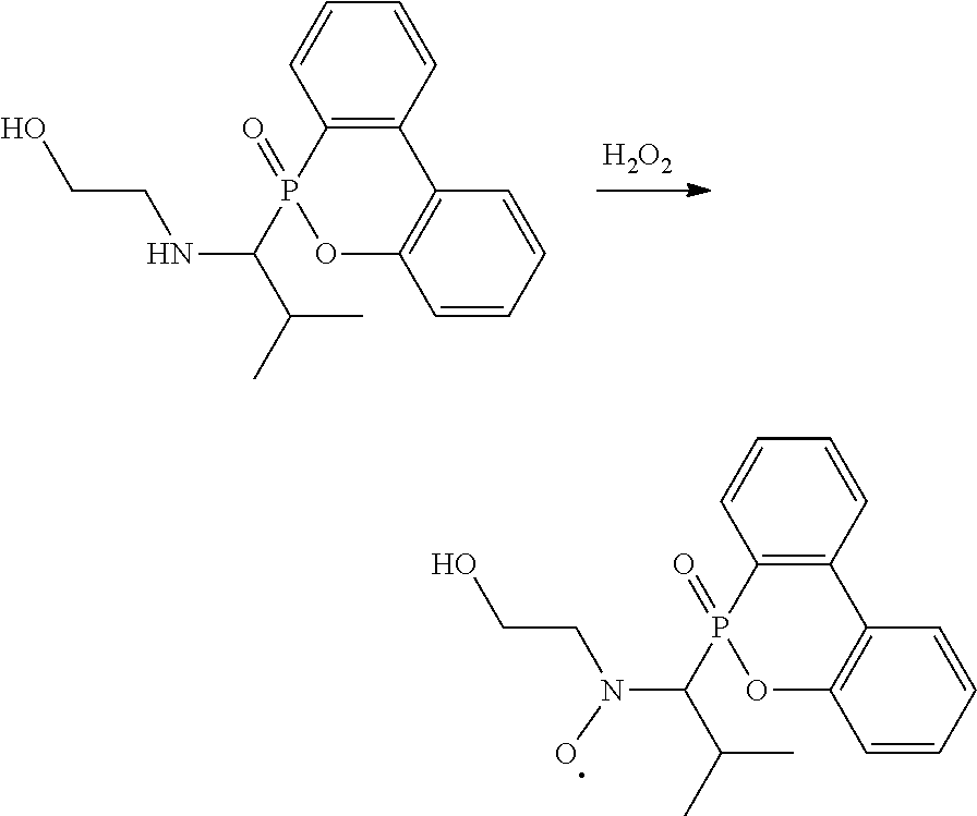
C12=C(C=CC=C1)C1=C(OP2(=O)C(C(C)C)NCCO)C=CC=C1.[H2O2].C12=C(C=CC=C1)C1=C(OP2(=O)C(C(C)C)N(CCO)O)C=CC=C1
